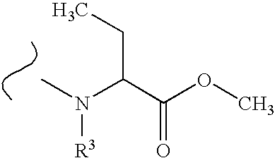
CN(C(C(OC)=O)CC)[R3]
